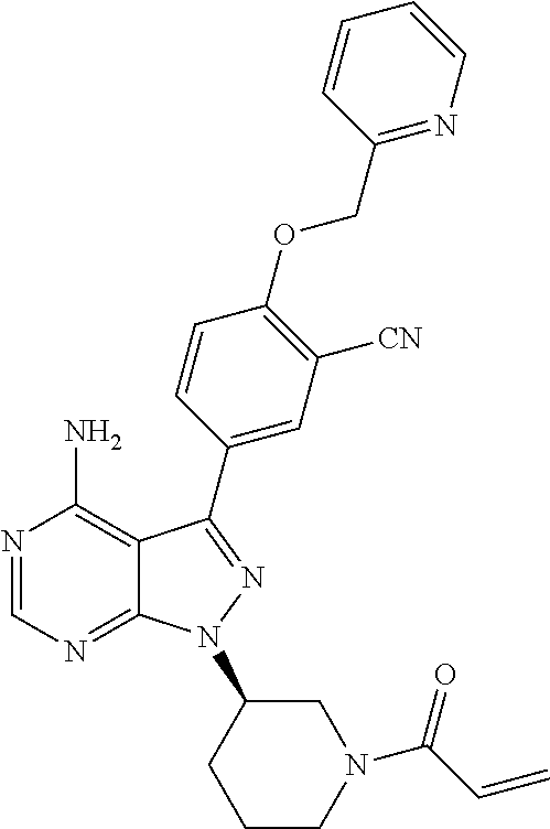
N1=CN=C2C(=C1N)C(C1=CC([CN])=C(OCC3=NC=CC=C3)C=C1)=NN2C1CCCN(C(C=C)=O)C1
